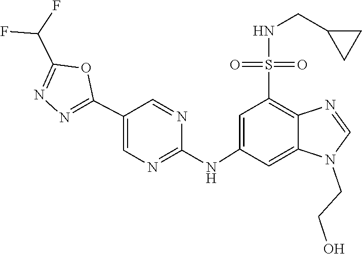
N1=CN(CCO)C2=CC(NC3=NC=C(C4=NN=C(C(F)F)O4)C=N3)=CC(S(=O)(=O)NCC3CC3)=C12
